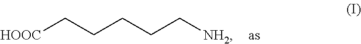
[HOOC]CCCCC[NH2]
